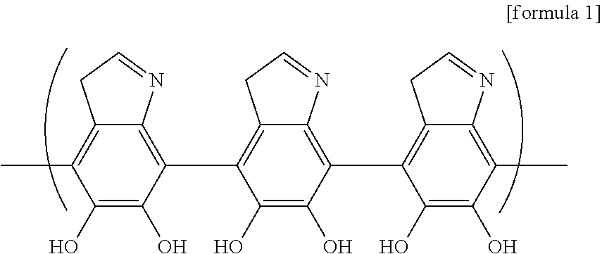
C1(O)=C(O)C(C2=C3C(=C(C4=C5C(=C(C)C(O)=C4O)N=CC5)C(O)=C2O)N=CC3)=C2C(=C1C)CC=N2
